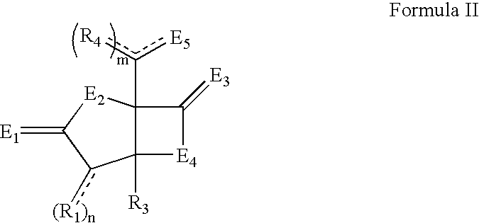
C12(c([R4])[E5])C([R3])([E4]C1=[E3])c([(R1)n])C(=[E1])[E2]2
